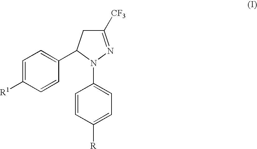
C1=C([R1])C=CC(C2CC([CF3])=NN2C2=CC=C([R])C=C2)=C1
